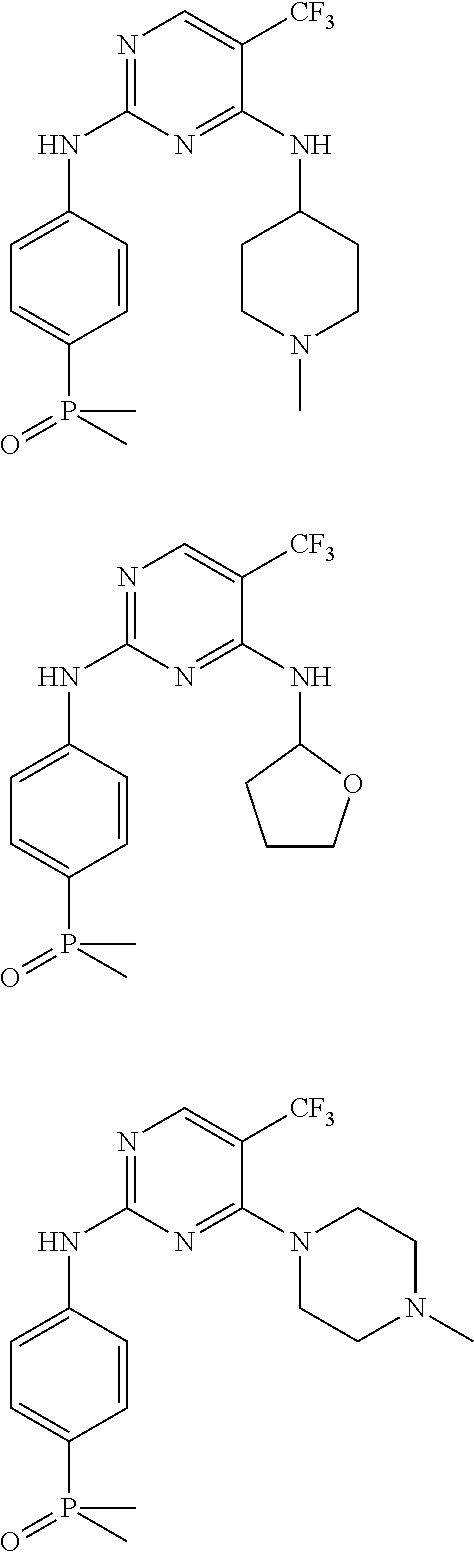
C1=C(P(C)(=O)C)C=CC(NC2=NC=C([CF3])C(NC3CCN(C)CC3)=N2)=C1.C1=C(P(C)(=O)C)C=CC(NC2=NC=C([CF3])C(NC3CCCO3)=N2)=C1.C1=C(P(C)(=O)C)C=CC(NC2=NC=C([CF3])C(N3CCN(C)CC3)=N2)=C1
